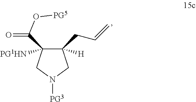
C1([H])(CC=C)C([PG1HN])(C(=O)O[PG5])CN([PG3])C1
